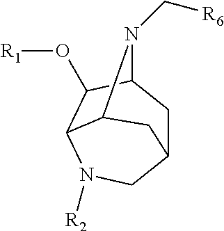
C12CC3C(O[R1])C(N([R2])C1)C(N3C[R6])C2
